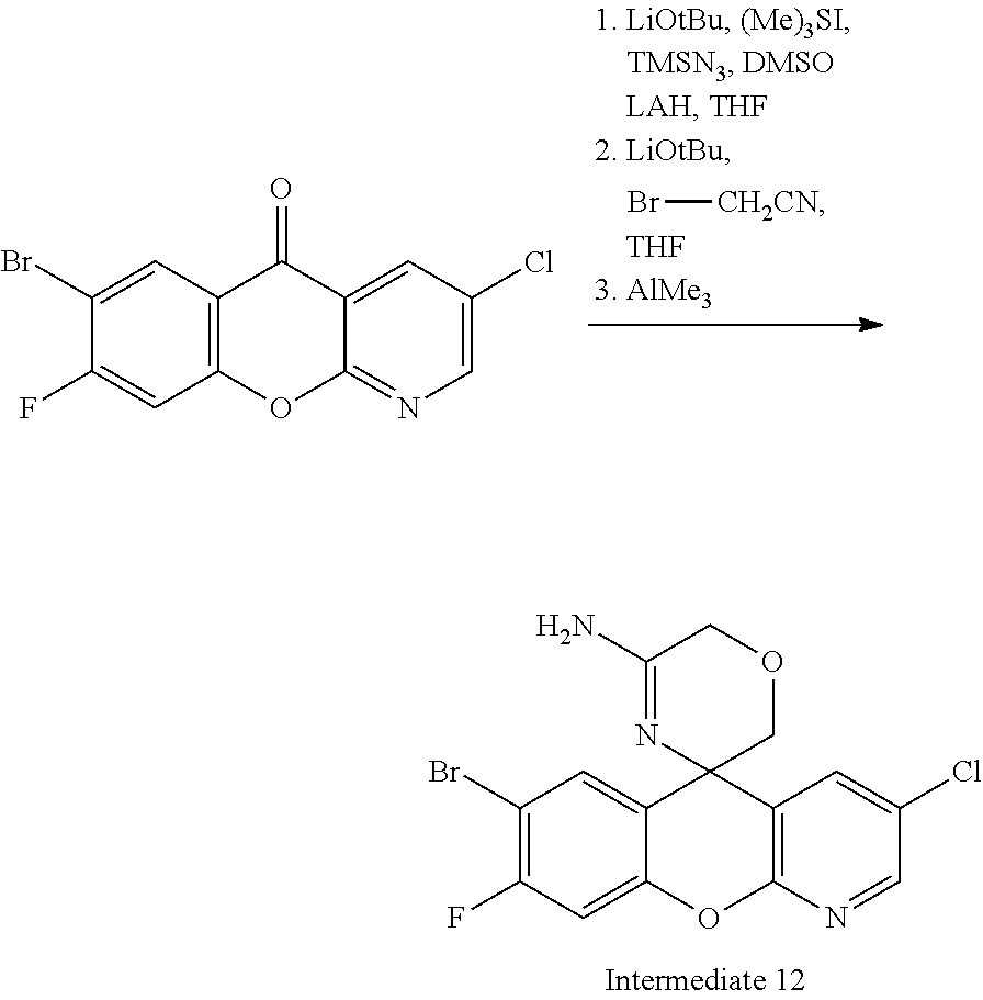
Br[CH2CN].[THF].C12=C(C=C(Br)C(F)=C1)C(=O)C1=CC(Cl)=CN=C1O2.C12=CC(F)=C(Br)C=C1C1(C3=C(O2)N=CC(Cl)=C3)COCC(N)=N1
